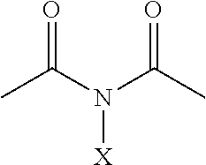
O=C(N(C(C)=O)[X])C
